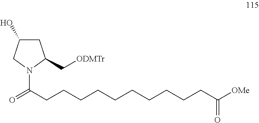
C(CC(=O)N1C(C[ODMTr])CC(O)C1)CCCCCCCCC([OMe])=O
